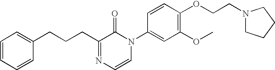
C1=CC=CC=C1CCCC1=NC=CN(C2=CC(OC)=C(OCCN3CCCC3)C=C2)C1=O
